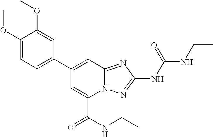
C1(C2=CC3=NC(NC(=O)NCC)=NN3C(C(NCC)=O)=C2)=CC=C(OC)C(OC)=C1
